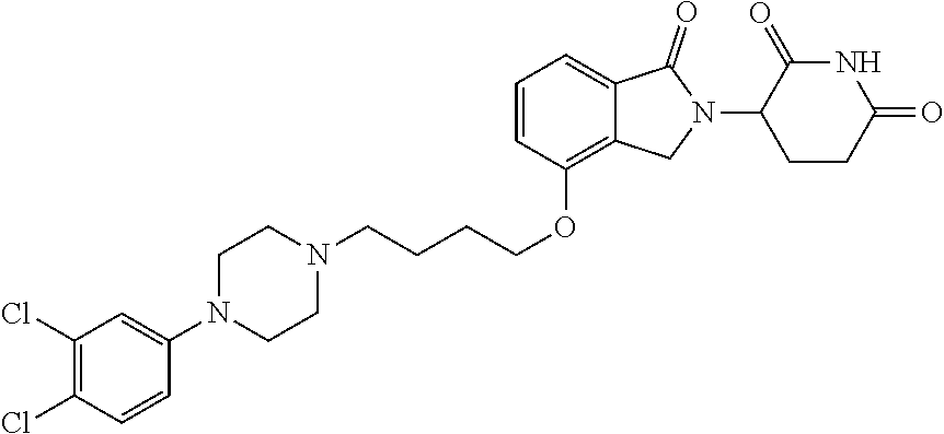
C(CCOC1=C2C(=CC=C1)C(=O)N(C1CCC(=O)NC1=O)C2)CN1CCN(C2=CC(Cl)=C(Cl)C=C2)CC1
